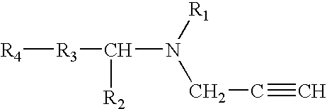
[R4][R3]C(N([R1])CC#C)[R2]
